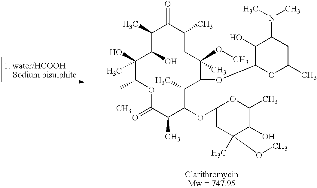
C1(C)C(O)C(O)(C)C(CC)OC(=O)C(C)C(OC2CC(C)(OC)C(O)C(C)O2)C(C)C(OC2OC(C)CC(N(C)C)C2O)C(OC)(C)CC(C)C1=O
